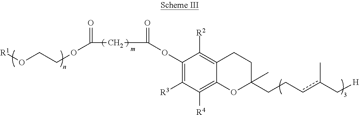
[R1]OCCOC(CC(OC1=C([R3])C([R4])=C2C(=C1[R2])CCC(CCcc(C[H])C)(C)O2)=O)=O
